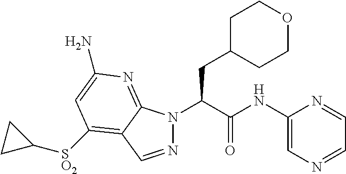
N1(C(C(NC2=CN=CC=N2)=O)CC2CCOCC2)N=CC2=C([SO2]C3CC3)C=C(N)N=C12
